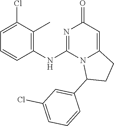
C1=CC=C(Cl)C(C)=C1NC1=NC(=O)C=C2N1C(C1=CC(Cl)=CC=C1)CC2
